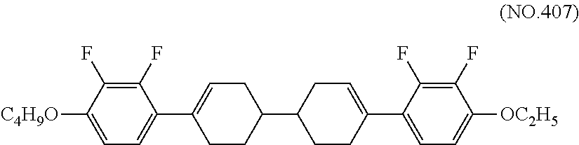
C1=C([C4H9O])C(F)=C(F)C(C2=CCC(C3CCC(C4=CC=C([OC2H5])C(F)=C4F)=CC3)CC2)=C1
